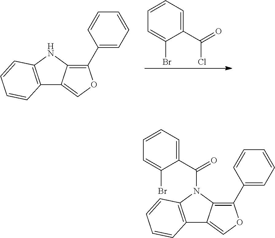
C1=CC=C(Br)C(C(Cl)=O)=C1.C12=C(NC3=C(C4=CC=CC=C4)OC=C13)C=CC=C2.C12=C(C=CC=C1)N(C(C1=CC=CC=C1Br)=O)C1=C(C3=CC=CC=C3)OC=C21
